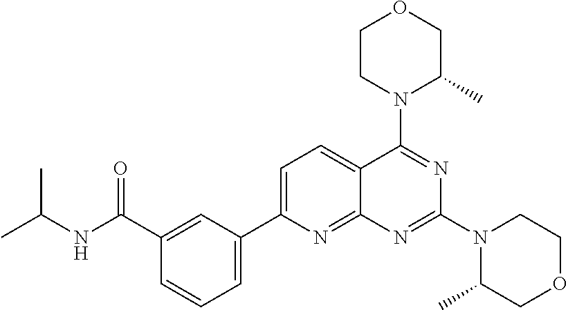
C1=C(C2=CC=CC(C(NC(C)C)=O)=C2)N=C2C(=C1)C(N1C(C)COCC1)=NC(N1C(C)COCC1)=N2
